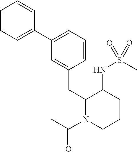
C1(C2=CC=CC(CC3N(C(C)=O)CCCC3NS(C)(=O)=O)=C2)=CC=CC=C1
